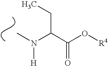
CN(C(C(O[R4])=O)CC)[H]
